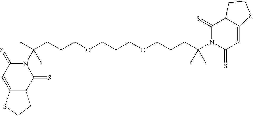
C(CCCOCCCOCCCC(N1C(=S)C=C2C(C1=S)CCS2)(C)C)(C)(N1C(=S)C=C2C(C1=S)CCS2)C
